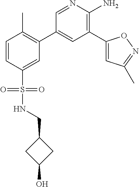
C1=NC(N)=C(C2=CC(C)=NO2)C=C1C1=C(C)C=CC(S(=O)(=O)NCC2CC(O)C2)=C1
